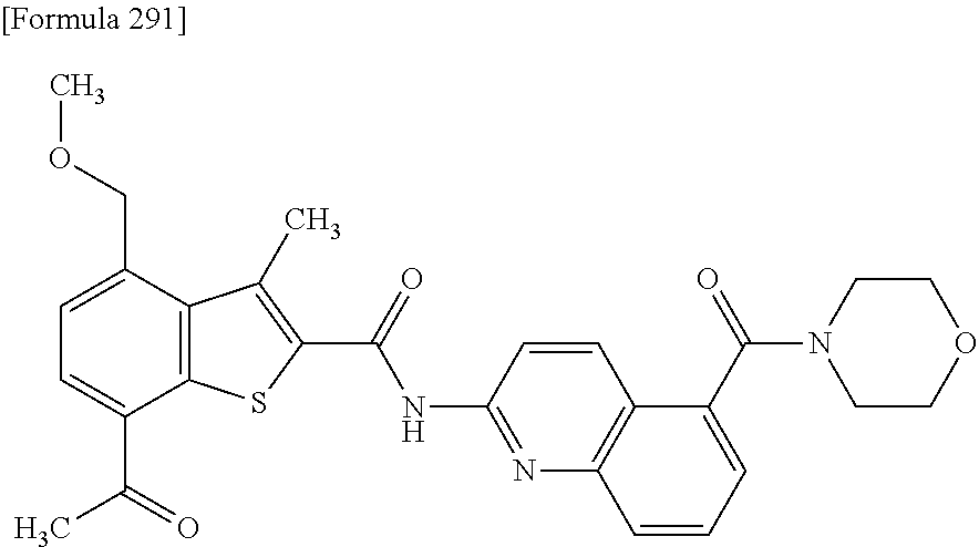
C1=C(C(=O)C)C2=C(C(COC)=C1)C(C)=C(C(=O)NC1=NC3=C(C=C1)C(C(N1CCOCC1)=O)=CC=C3)S2
